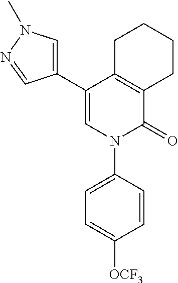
C12=C(C(C3=CN(C)N=C3)=CN(C3=CC=C([OCF3])C=C3)C1=O)CCCC2
